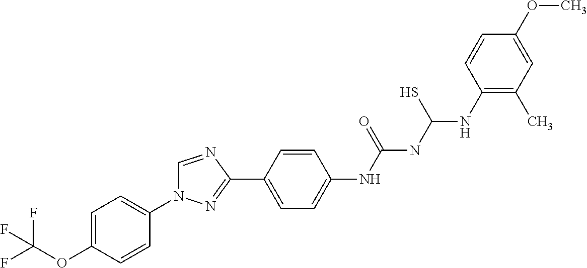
C1=C(OC(F)(F)F)C=CC(N2C=NC(C3=CC=C(NC(NC(NC4=C(C)C=C(OC)C=C4)S)=O)C=C3)=N2)=C1
